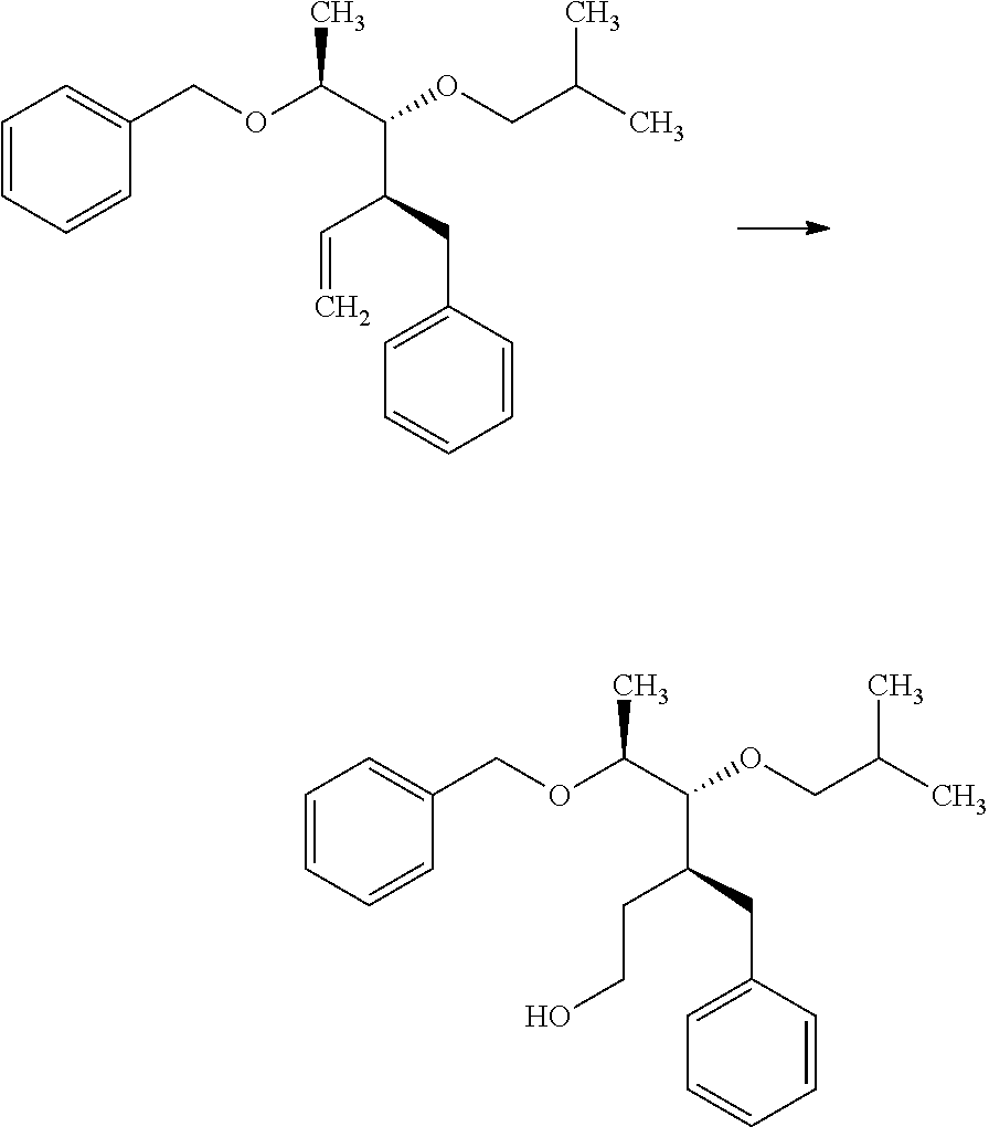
C1=CC=CC(COC(C(OCC(C)C)C(C=C)CC2=CC=CC=C2)C)=C1.C1=CC=CC(COC(C(OCC(C)C)C(CCO)CC2=CC=CC=C2)C)=C1
